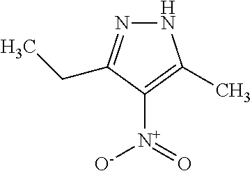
N1N=C(CC)C([N+](=O)[O-])=C1C
